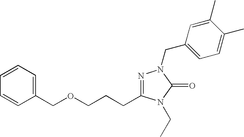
C1(COCCCC2=NN(CC3=CC=C(C)C(C)=C3)C(=O)N2CC)=CC=CC=C1
